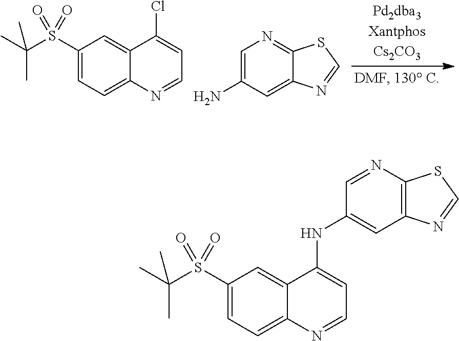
NC1=CN=C2C(=C1)N=CS2.C1(S(C(C)(C)C)(=O)=O)=CC=C2C(=C1)C(Cl)=CC=N2.C1(S(C(C)(C)C)(=O)=O)=CC=C2C(=C1)C(NC1=CC3=C(N=C1)SC=N3)=CC=N2
